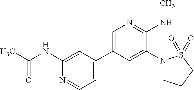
C1(NC(C)=O)=CC(C2=CN=C(NC)C(N3CCCS3(=O)=O)=C2)=CC=N1
